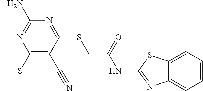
C1(SC)=C(C#N)C(SCC(=O)NC2=NC3=CC=CC=C3S2)=NC(N)=N1
